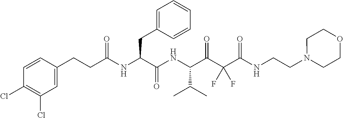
C1=CC(Cl)=C(Cl)C=C1CCC(NC(C(NC(C(C(C(NCCN1CCOCC1)=O)(F)F)=O)C(C)C)=O)CC1=CC=CC=C1)=O
